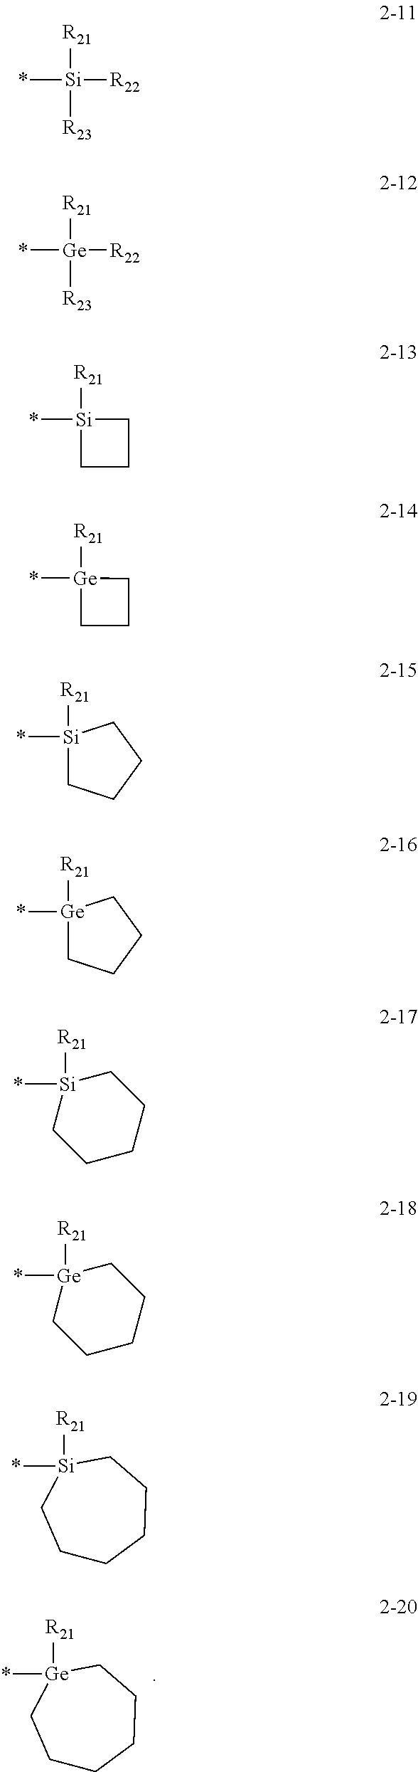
*[Si]1([R21])CCCCCC1.*[Ge]1([R21])CCCCCC1.*[Si]([R22])([R21])[R23].*[Ge]([R22])([R21])[R23].*[Si]1([R21])CCC1.*[Ge]1([R21])CCC1.*[Si]1([R21])CCCC1.*[Ge]1([R21])CCCC1.*[Si]1([R21])CCCCC1.*[Ge]1([R21])CCCCC1
